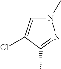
N1(C)C=C(Cl)C(C)=N1
